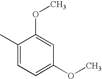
CC1=CC=C(OC)C=C1OC
